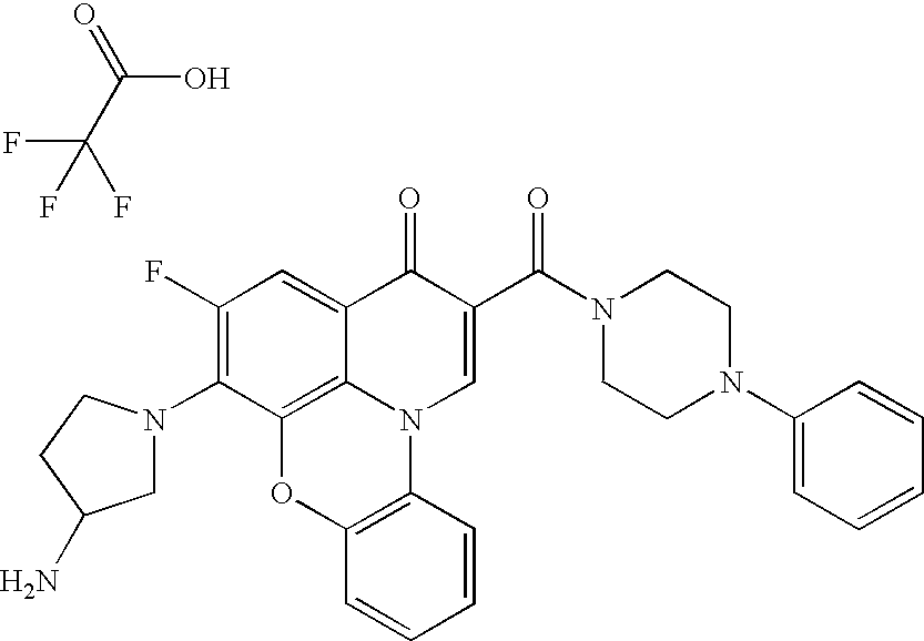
C1(F)=C(N2CC(N)CC2)C2=C3C(=C1)C(=O)C(C(N1CCN(C4=CC=CC=C4)CC1)=O)=CN3C1=C(O2)C=CC=C1.C(O)(=O)C(F)(F)F
